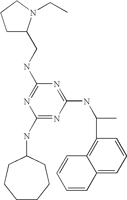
C1(NC2CCCCCC2)=NC(NC(C)C2=C3C(=CC=C2)C=CC=C3)=NC(NCC2CCCN2CC)=N1
